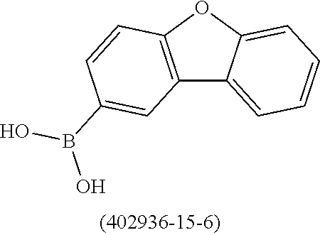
C12=C(OC3=CC=CC=C13)C=CC(B(O)O)=C2
